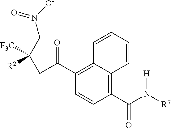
C1(C(N([R7])[H])=O)=C2C(=C(C(CC(CN(=O)[O-])([F3C])[R2])=O)C=C1)C=CC=C2
